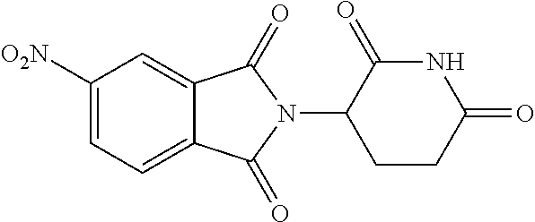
C1([O2N])=CC=C2C(=C1)C(=O)N(C1CCC(=O)NC1=O)C2=O
